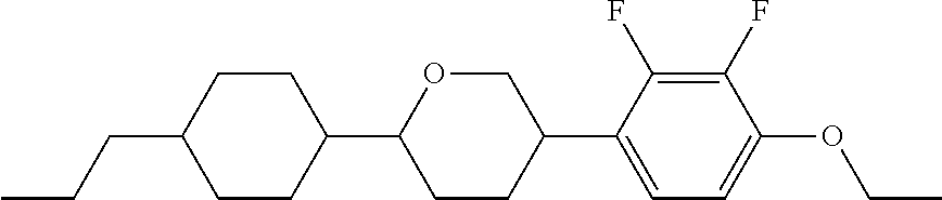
C1C(CCC)CCC(C2OCC(C3=CC=C(OCC)C(F)=C3F)CC2)C1
